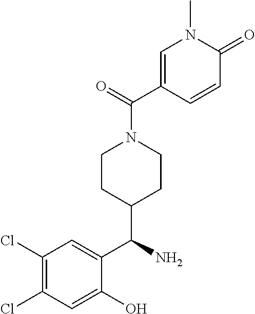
C1(Cl)=C(Cl)C=C(O)C(C(N)C2CCN(C(=O)C3=CN(C)C(=O)C=C3)CC2)=C1
